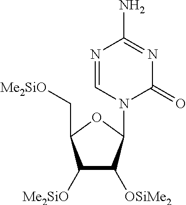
C1([Me2SiO])C([OSiMe2])C(N2C(=O)N=C(N)N=C2)OC1C[Me2SiO]
